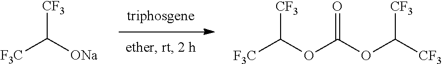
[CF3]C([ONa])[F3C].[CF3]C([F3C])OC(=O)OC([CF3])[CF3]
